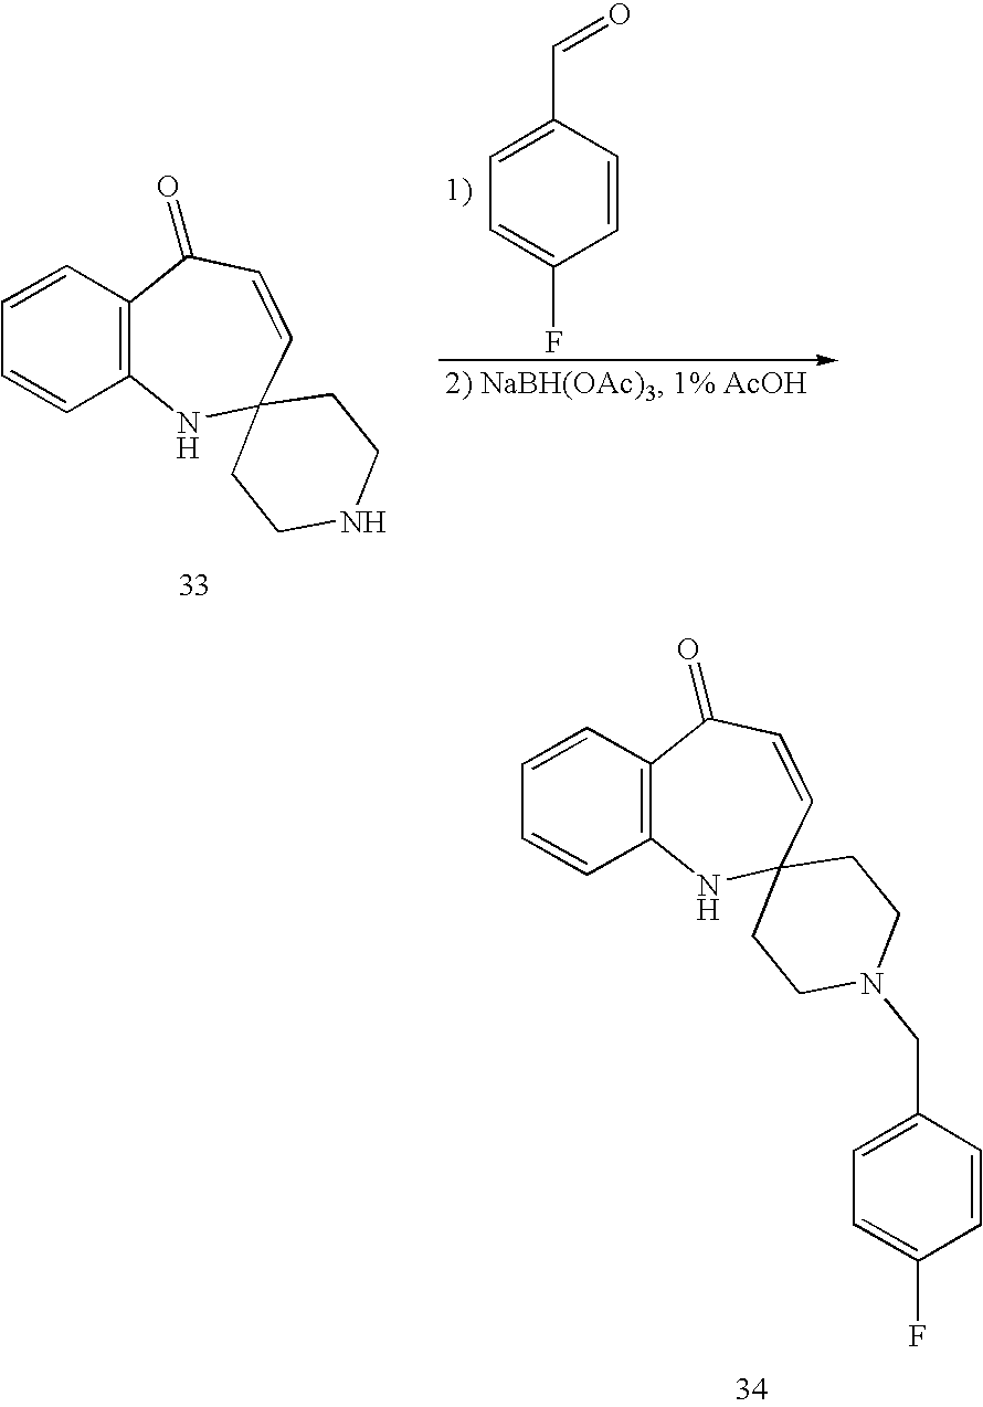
C12=C(C=CC=C1)C(=O)C=CC1(N2)CCN(CC2=CC=C(F)C=C2)CC1.C12=C(C=CC=C1)C(=O)C=CC1(N2)CCNCC1.C1(C=O)=CC=C(F)C=C1
